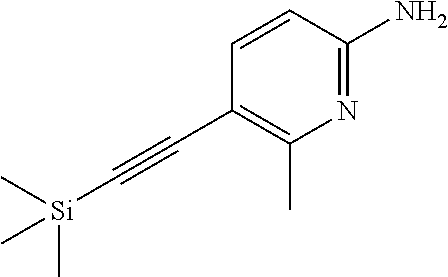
C1=CC(N)=NC(C)=C1C#C[Si](C)(C)C
